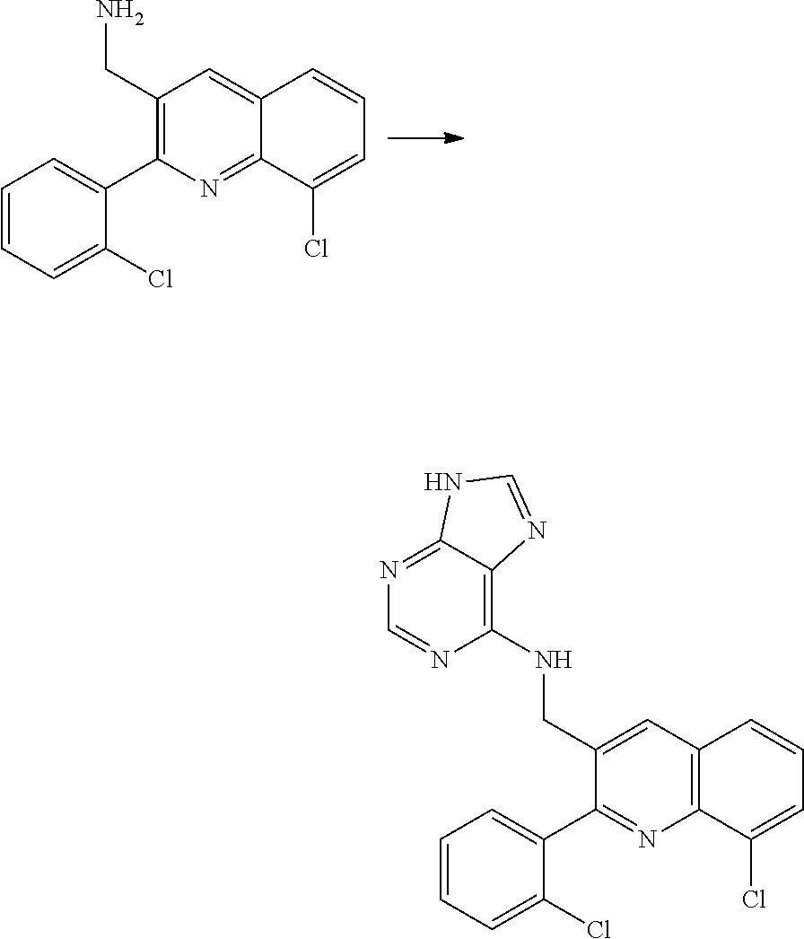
C1(CN)=C(C2=CC=CC=C2Cl)N=C2C(=C1)C=CC=C2Cl.C1(CNC2=C3C(=NC=N2)NC=N3)=CC2=C(N=C1C1=CC=CC=C1Cl)C(Cl)=CC=C2
